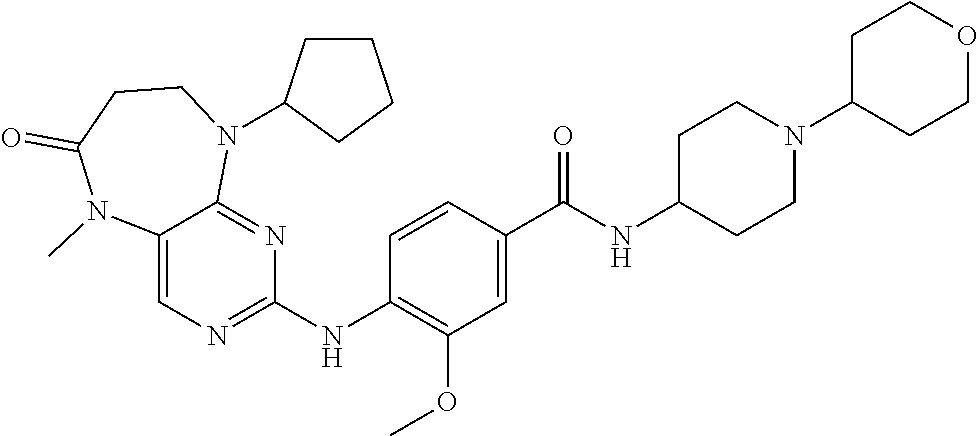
C12=CN=C(NC3=C(OC)C=C(C(NC4CCN(C5CCOCC5)CC4)=O)C=C3)N=C1N(C1CCCC1)CCC(=O)N2C
